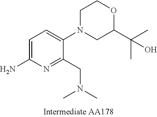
N1=C(CN(C)C)C(N2CC(C(C)(C)O)OCC2)=CC=C1N
